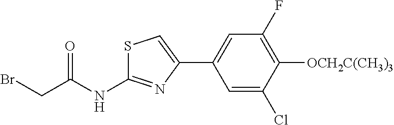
C1=C(Cl)C([OCH2C(CH3)3])=C(F)C=C1C1=CSC(NC(CBr)=O)=N1
